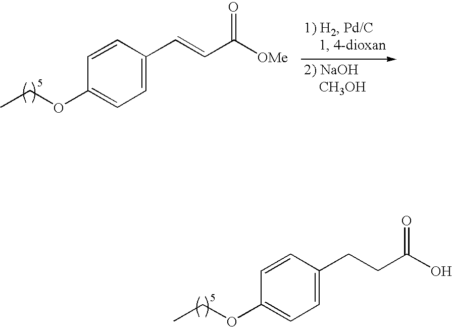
C1=CC(CCC(O)=O)=CC=C1OCC.C1=CC(C=CC([OMe])=O)=CC=C1OCC
